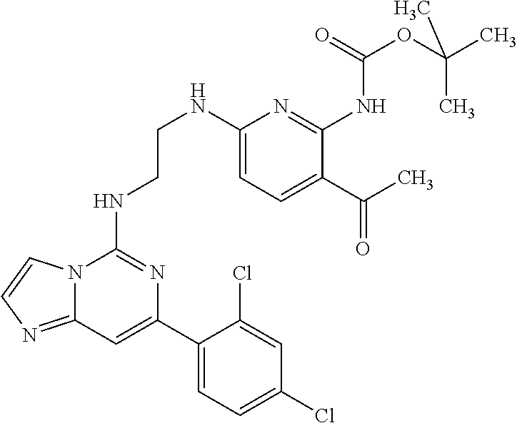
C1(NCCNC2=NC(C3=CC=C(Cl)C=C3Cl)=CC3=NC=CN23)=CC=C(C(C)=O)C(NC(OC(C)(C)C)=O)=N1
